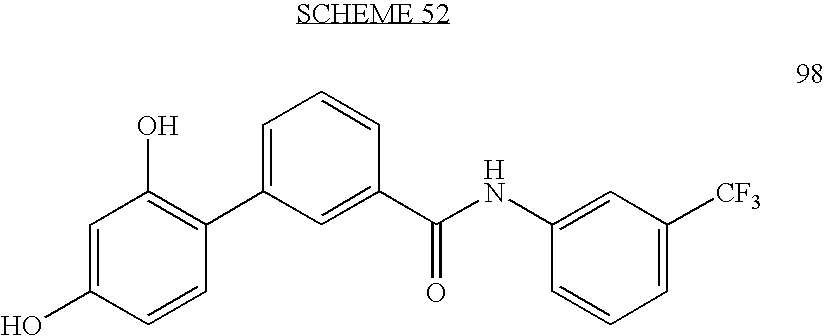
C1=C(O)C=CC(C2=CC=CC(C(NC3=CC([CF3])=CC=C3)=O)=C2)=C1O
